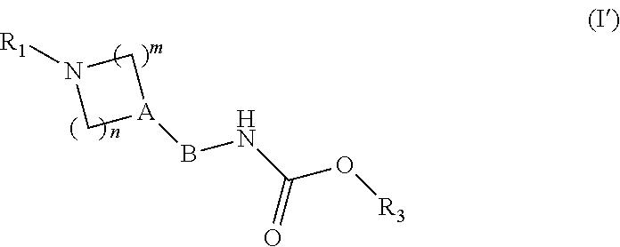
C(=O)(NB[A]1CN([R1])C1)O[R3]
